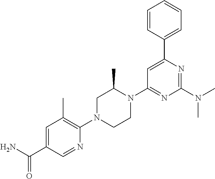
NC(C1=CC(C)=C(N2CCN(C3=NC(N(C)C)=NC(C4=CC=CC=C4)=C3)C(C)C2)N=C1)=O
